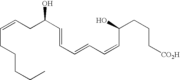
C(CCCCC)=CCC(C=CC=CC=CC(CCC[CO2H])O)O
